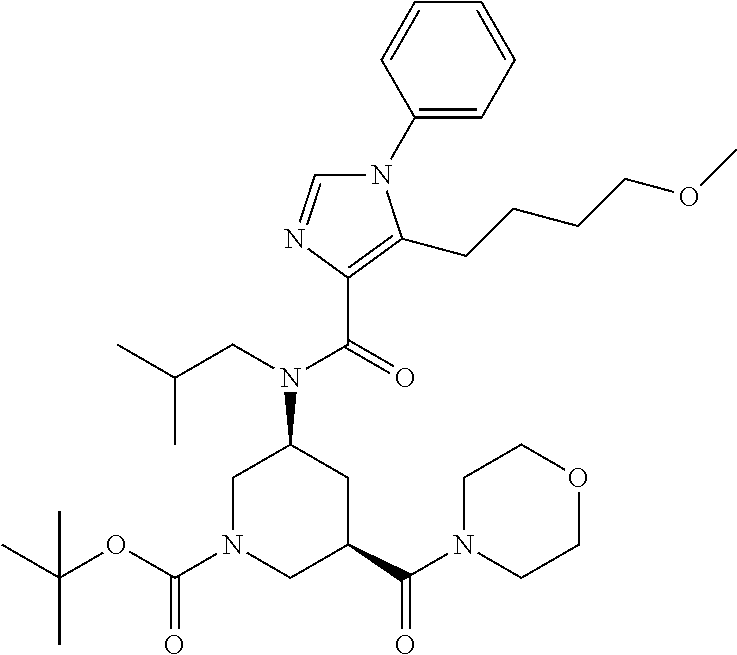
N1(C2=CC=CC=C2)C=NC(C(=O)N(CC(C)C)C2CN(C(OC(C)(C)C)=O)CC(C(N3CCOCC3)=O)C2)=C1CCCCOC
